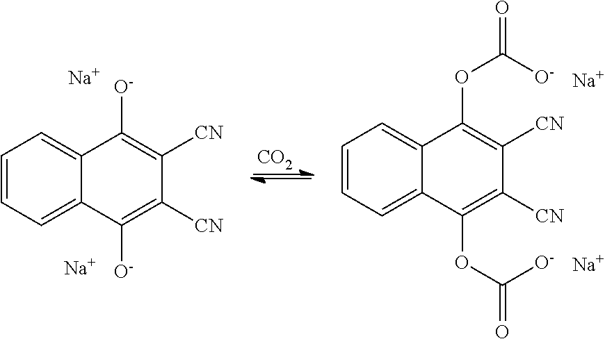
C1=CC=C2C(=C1)C(OC(=O)[O-])=C([CN])C([CN])=C2OC(=O)[O-].[Na].[Na].C1=CC=C2C(=C1)C([O-])=C([CN])C([CN])=C2[O-].[Na].[Na].[CO2]
